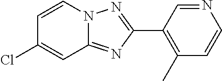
C1(C2=C(C)C=CN=C2)=NN2C(=N1)C=C(Cl)C=C2
